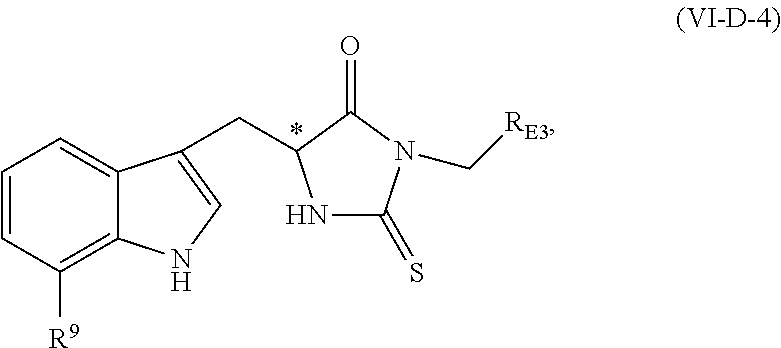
C1=CC([R9])=C2C(=C1)C(CC1NC(=S)N(C[RE3])C1=O)=CN2
